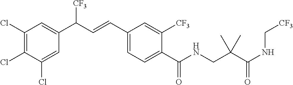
C1(Cl)=C(Cl)C(Cl)=CC(C(C=CC2=CC=C(C(NCC(C(NC[CF3])=O)(C)C)=O)C([CF3])=C2)[CF3])=C1
